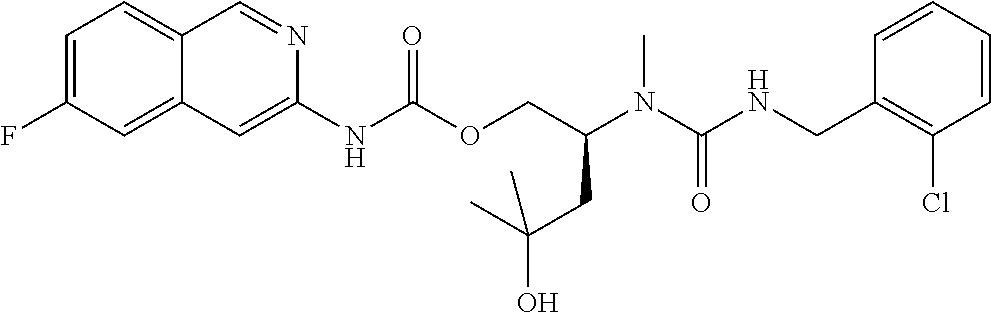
C1=CC(CNC(N(C(COC(NC2=CC3=CC(F)=CC=C3C=N2)=O)CC(O)(C)C)C)=O)=C(Cl)C=C1
